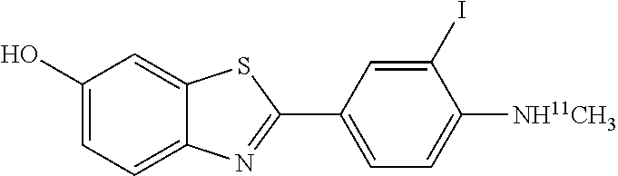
C1(O)=CC=C2C(=C1)SC(C1=CC=C([NH11CH3])C(I)=C1)=N2
